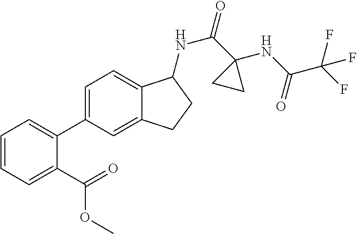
C1=CC=C(C(=O)OC)C(C2=CC=C3C(=C2)CCC3NC(=O)C2(NC(C(F)(F)F)=O)CC2)=C1
